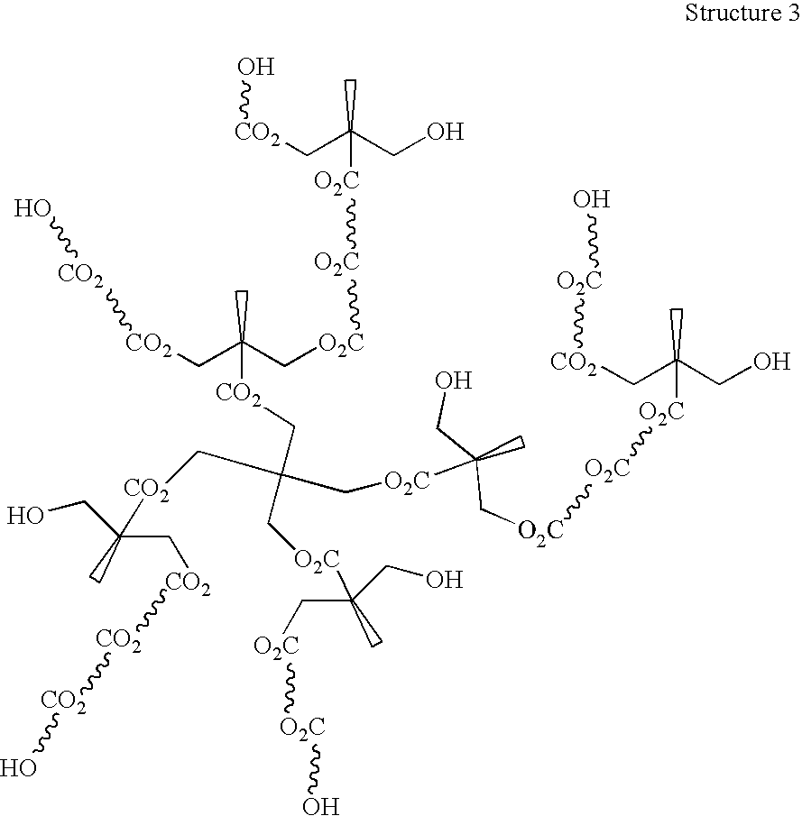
C(C(C[O2C]C(C)(CO)C[O2C][O2C]O)(C[CO2]C(C)(CO)C[CO2][CO2][CO2]O)C[O2C]C(C)(C[O2C][O2C][O2C]C(C)(CO)C[CO2][O2C]O)CO)[CO2]C(C)(C[O2C][O2C][O2C]C(C)(CO)C[CO2]O)C[CO2][CO2]O
